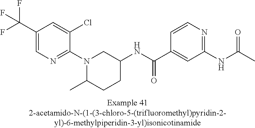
C1(C(F)(F)F)=CN=C(N2C(C)CCC(NC(C3=CC(NC(C)=O)=NC=C3)=O)C2)C(Cl)=C1
